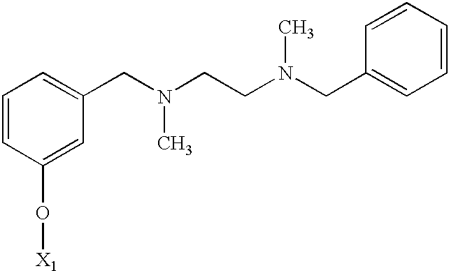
C1=CC(O[X1])=CC(CN(CCN(CC2=CC=CC=C2)C)C)=C1
